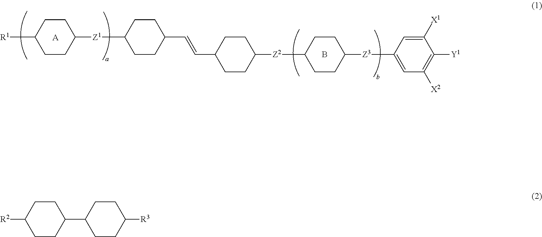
[A].C1CC([Z1]C2CCC(C=CC3CCC([Z2]C4CCC([Z3]C5=CC([X2])=C([Y1])C([X1])=C5)CC4)CC3)CC2)CCC1[R1].B.C1CC(C2CCC([R3])CC2)CCC1[R2]
